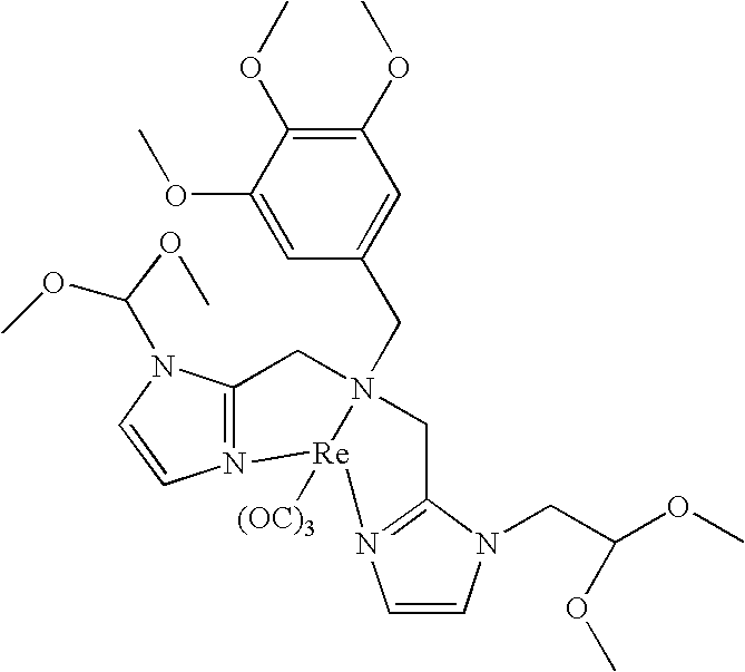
C1(OC)=C(OC)C(OC)=CC(CN23[Re]([(OC)3])(N4=C(C2)N(C(OC)OC)C=C4)N2=C(C3)N(CC(OC)OC)C=C2)=C1
